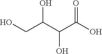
OC(C(C(CO)O)O)=O
